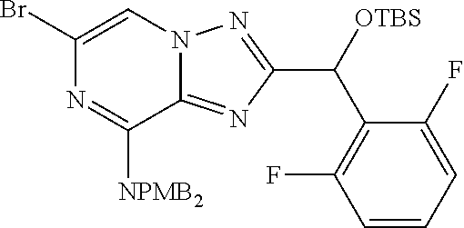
C1(Br)=CN2C(=NC(C([OTBS])C3=C(F)C=CC=C3F)=N2)C([NPMB2])=N1
